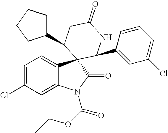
C1=C(Cl)C=C2C(=C1)C1(C(=O)N2C(OCC)=O)C(C2=CC(Cl)=CC=C2)NC(=O)CC1C1CCCC1
